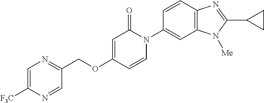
C(OC1=CC(=O)N(C2=CC3=C(C=C2)N=C(C2CC2)N3[Me])C=C1)C1=NC=C([F3C])N=C1
